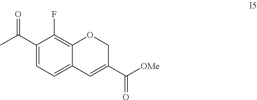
C(C1=CC=C2C(=C1F)OCC(C([OMe])=O)=C2)(C)=O
